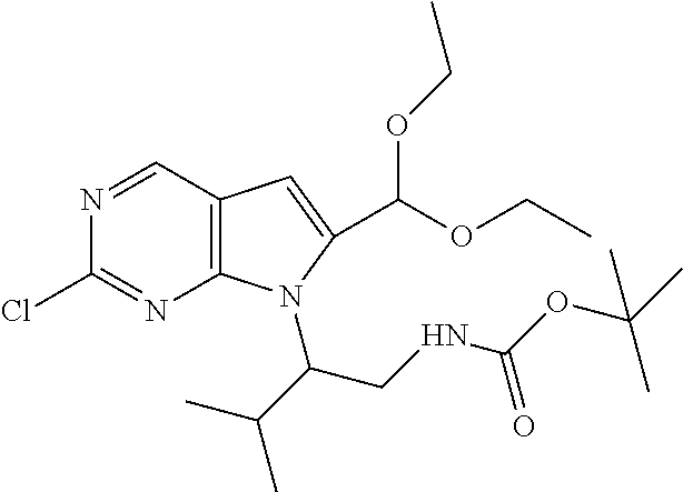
C12=C(C=NC(Cl)=N1)C=C(C(OCC)OCC)N2C(CNC(OC(C)(C)C)=O)C(C)C
